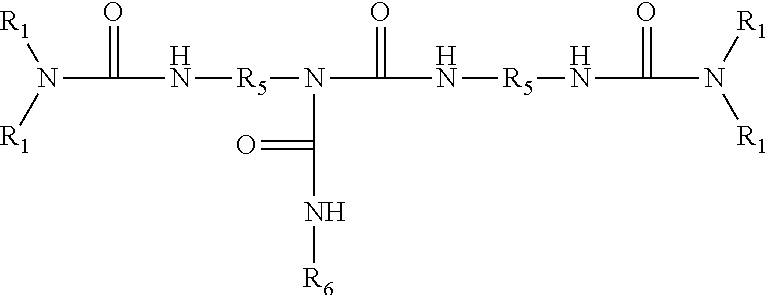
N(C(=O)N[R5]N(C(=O)N[R6])C(=O)N[R5]NC(=O)N([R1])[R1])([R1])[R1]
